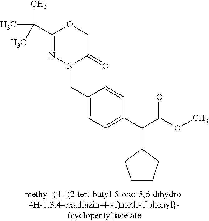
N1(CC2=CC=C(C(C(OC)=O)C3CCCC3)C=C2)C(=O)COC(C(C)(C)C)=N1
